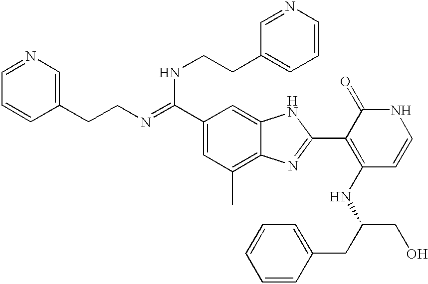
C(C1=CC(C)=C2C(=C1)NC(C1=C(NC(CO)CC3=CC=CC=C3)C=CNC1=O)=N2)(NCCC1=CC=CN=C1)=NCCC1=CN=CC=C1
